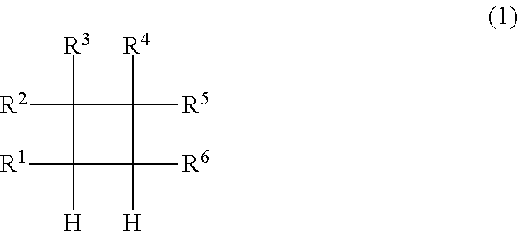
C1([R3])([R2])C([H])([R1])C([R6])([H])C1([R5])[R4]
